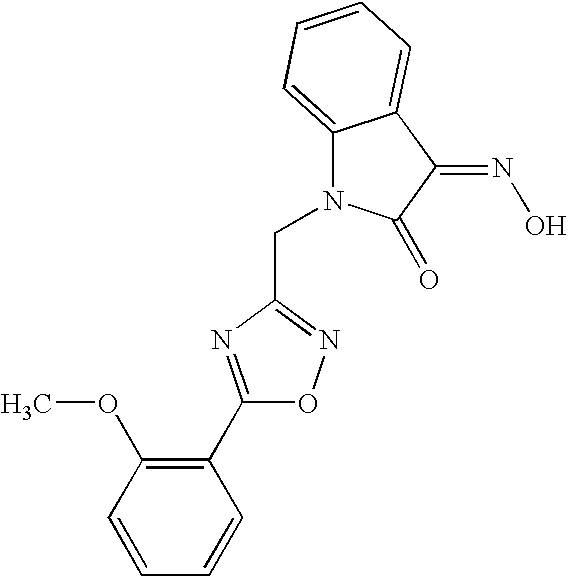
C(N1C2=CC=CC=C2C(=NO)C1=O)C1=NOC(C2=C(OC)C=CC=C2)=N1
